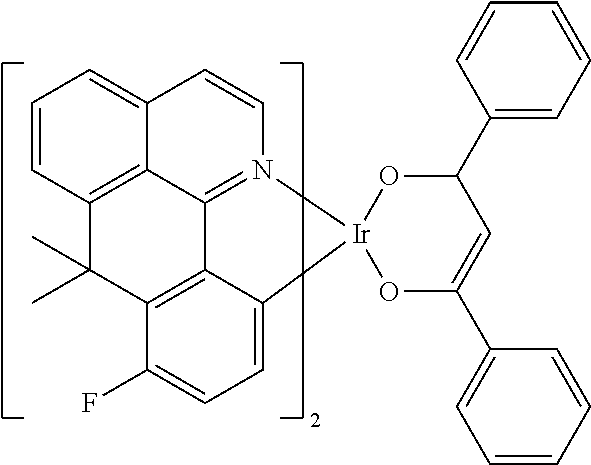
C1=CC2=C3C(=C1)C=CN1=C3C3=C(C(F)=CC=C3[Ir]13OC(C1=CC=CC=C1)=CC(C1=CC=CC=C1)O3)C2(C)C
